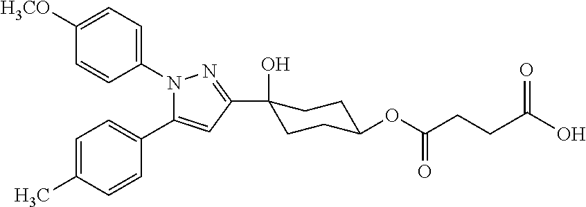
C1([H3CO])=CC=C(N2C(C3=CC=C(C)C=C3)=CC(C3(O)CCC(OC(CCC(O)=O)=O)CC3)=N2)C=C1
